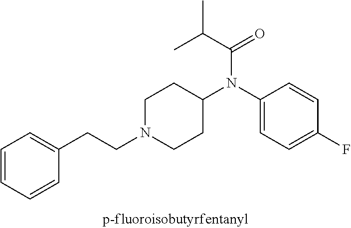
C1=CC=CC(CCN2CCC(N(C(=O)C(C)C)C3=CC=C(F)C=C3)CC2)=C1
